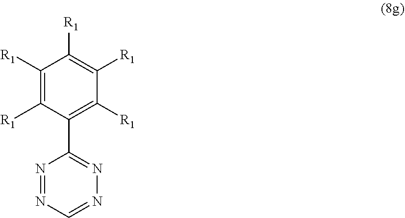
N1=NC=NN=C1C1=C([R1])C([R1])=C([R1])C([R1])=C1[R1]
